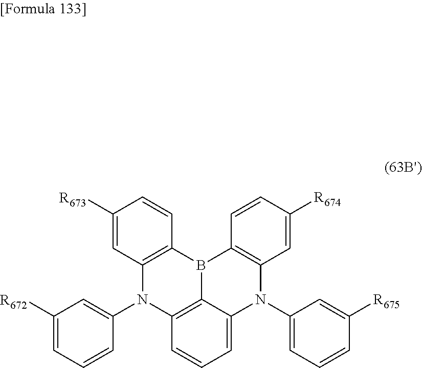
C12=C(B3C4=C(N1C1=CC([R672])=CC=C1)C=CC=C4N(C1=CC=CC([R675])=C1)C1=C3C=CC([R674])=C1)C=CC([R673])=C2
